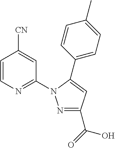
C1=CN=C(N2N=C(C(O)=O)C=C2C2=CC=C(C)C=C2)C=C1[CN]
